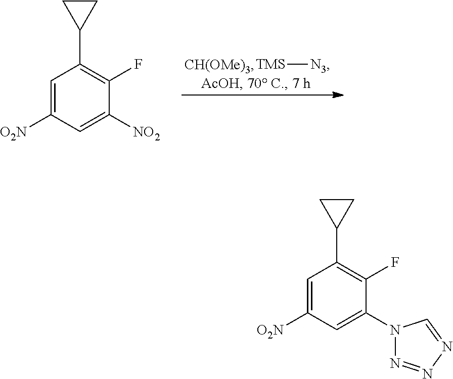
[TMS][N3].C1=C([O2N])C=C([NO2])C(F)=C1C1CC1.C1=C([O2N])C=C(N2N=NN=C2)C(F)=C1C1CC1
